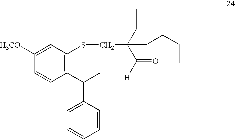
C1=C(C(C2=C(SCC(CCCC)(CC)C([H])=O)C=C([H3CO])C=C2)C)C=CC=C1
